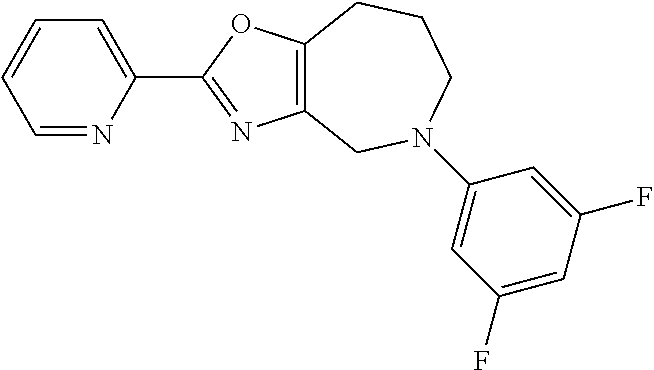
C1=NC(C2=NC3=C(O2)CCCN(C2=CC(F)=CC(F)=C2)C3)=CC=C1
